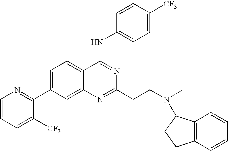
C1=CC=C([CF3])C(C2=CC=C3C(=C2)N=C(CCN(C)C2C4=C(CC2)C=CC=C4)N=C3NC2=CC=C([CF3])C=C2)=N1
